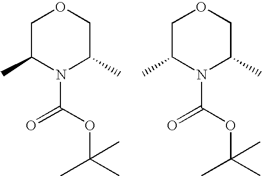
C1C(C)N(C(OC(C)(C)C)=O)C(C)CO1.C1C(C)N(C(OC(C)(C)C)=O)C(C)CO1
